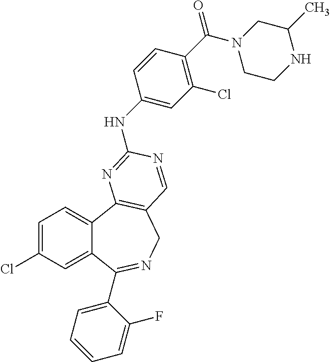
C1=C(Cl)C=C2C(=C1)C1=C(CN=C2C2=CC=CC=C2F)C=NC(NC2=CC(Cl)=C(C(N3CCNC(C)C3)=O)C=C2)=N1
